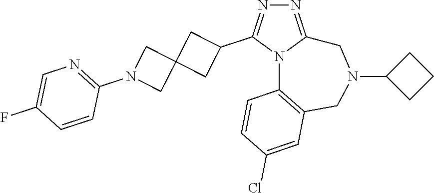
N1=C2N(C(C3CC4(C3)CN(C3=NC=C(F)C=C3)C4)=N1)C1=C(CN(C3CCC3)C2)C=C(Cl)C=C1
